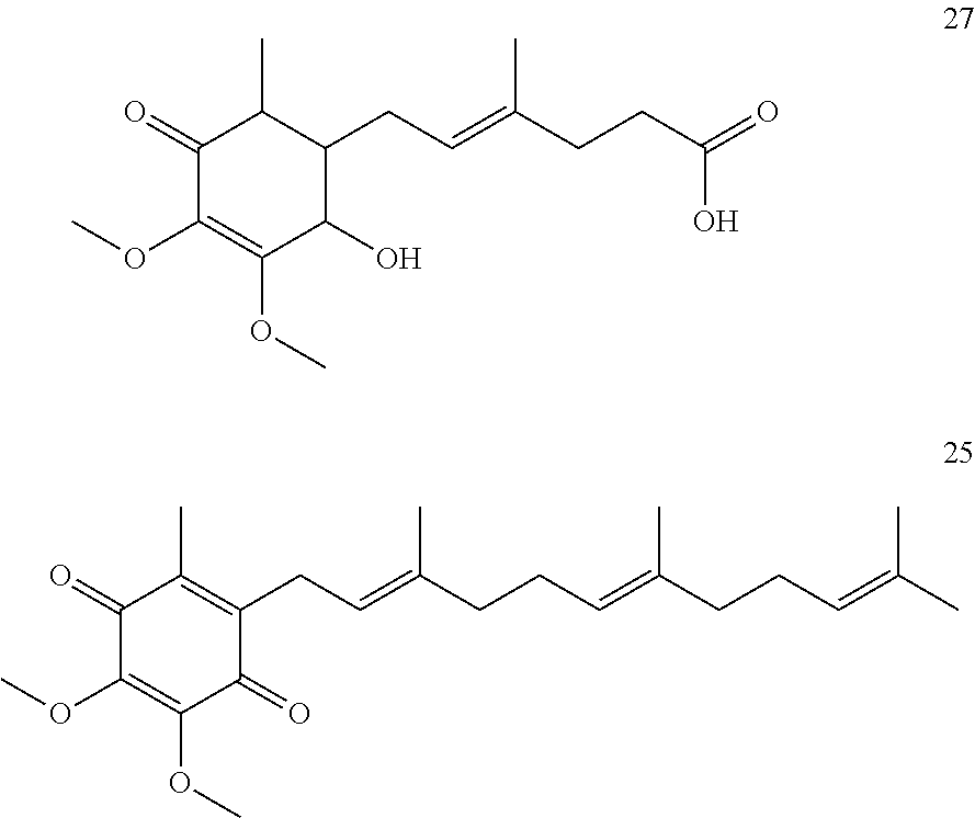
C1(=O)C(OC)=C(OC)C(O)C(CC=C(CCC(=O)O)C)C1C.C1(=O)C(OC)=C(OC)C(=O)C(CC=C(CCC=C(CCC=C(C)C)C)C)=C1C
